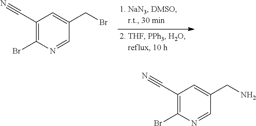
C1(C#N)=C(Br)N=CC(CBr)=C1.C1(C#N)=C(Br)N=CC(CN)=C1
